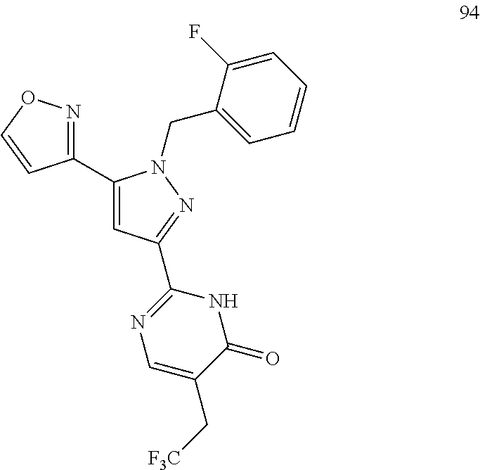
C1=CC=C(F)C(CN2C(C3=NOC=C3)=CC(C3=NC=C(C[F3C])C(=O)N3)=N2)=C1
